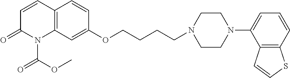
C12=C(C=C(OCCCCN3CCN(C4=CC=CC5=C4C=CS5)CC3)C=C1)N(C(OC)=O)C(=O)C=C2
